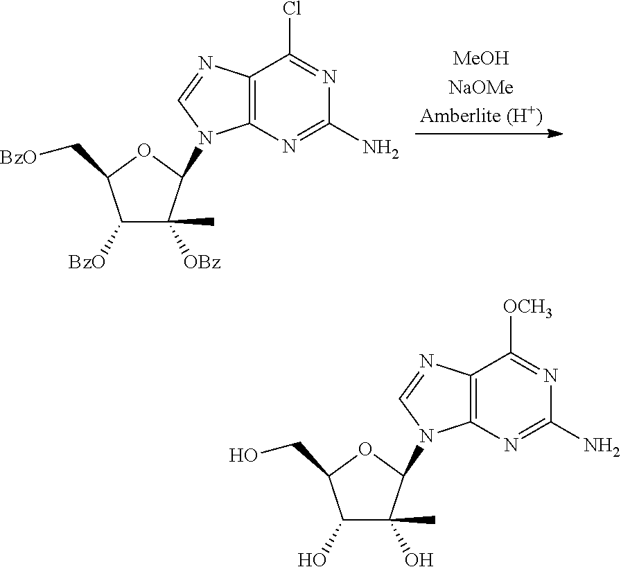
C1([BzO])C([OBz])(C)C(N2C3=C(C(Cl)=NC(N)=N3)N=C2)OC1C[BzO].C1(O)C(O)(C)C(N2C3=C(C([OCH3])=NC(N)=N3)N=C2)OC1CO
